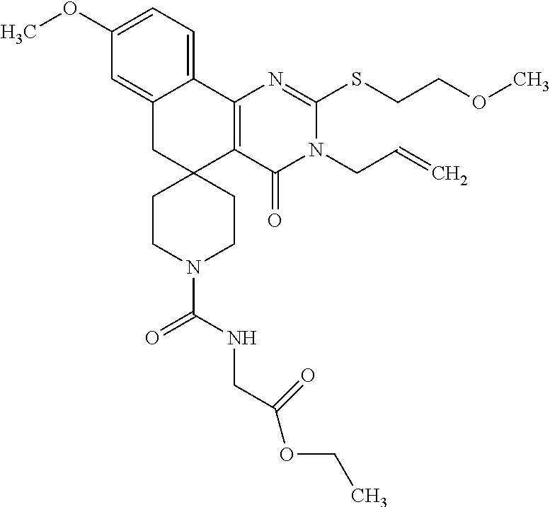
C1(OC)=CC=C2C(=C1)CC1(C3=C2N=C(SCCOC)N(CC=C)C3=O)CCN(C(NCC(=O)OCC)=O)CC1
